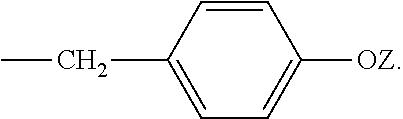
C1=CC([OZ])=CC=C1CC
